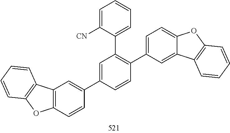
C1(C2=C(C3=CC=C4C(=C3)C3=C(O4)C=CC=C3)C=CC(C3=CC4=C(C=C3)OC3=C4C=CC=C3)=C2)=CC=CC=C1[CN]
